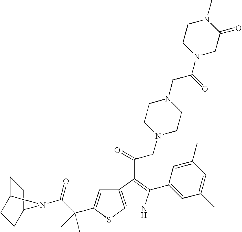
C1C2CCC(C1)N2C(C(C)(C)C1=CC2=C(S1)NC(C1=CC(C)=CC(C)=C1)=C2C(CN1CCN(CC(N2CC(=O)N(C)CC2)=O)CC1)=O)=O
